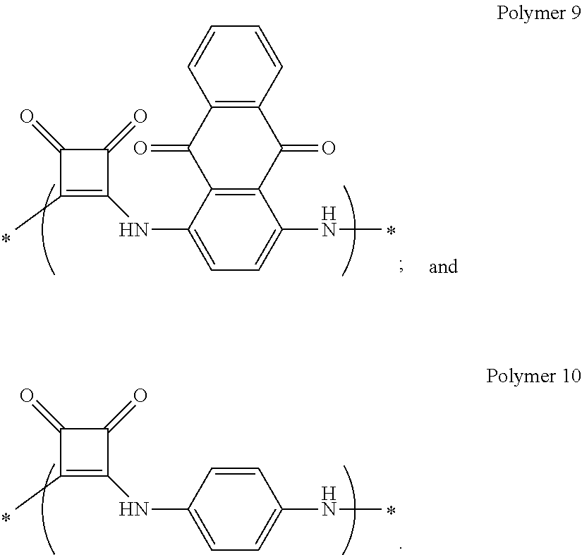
C1(=O)C(=O)C(NC2=CC=C(NC)C=C2)=C1C.C1(=O)C(=O)C(NC2=CC=C(NC)C3=C2C(=O)C2=C(C3=O)C=CC=C2)=C1C
